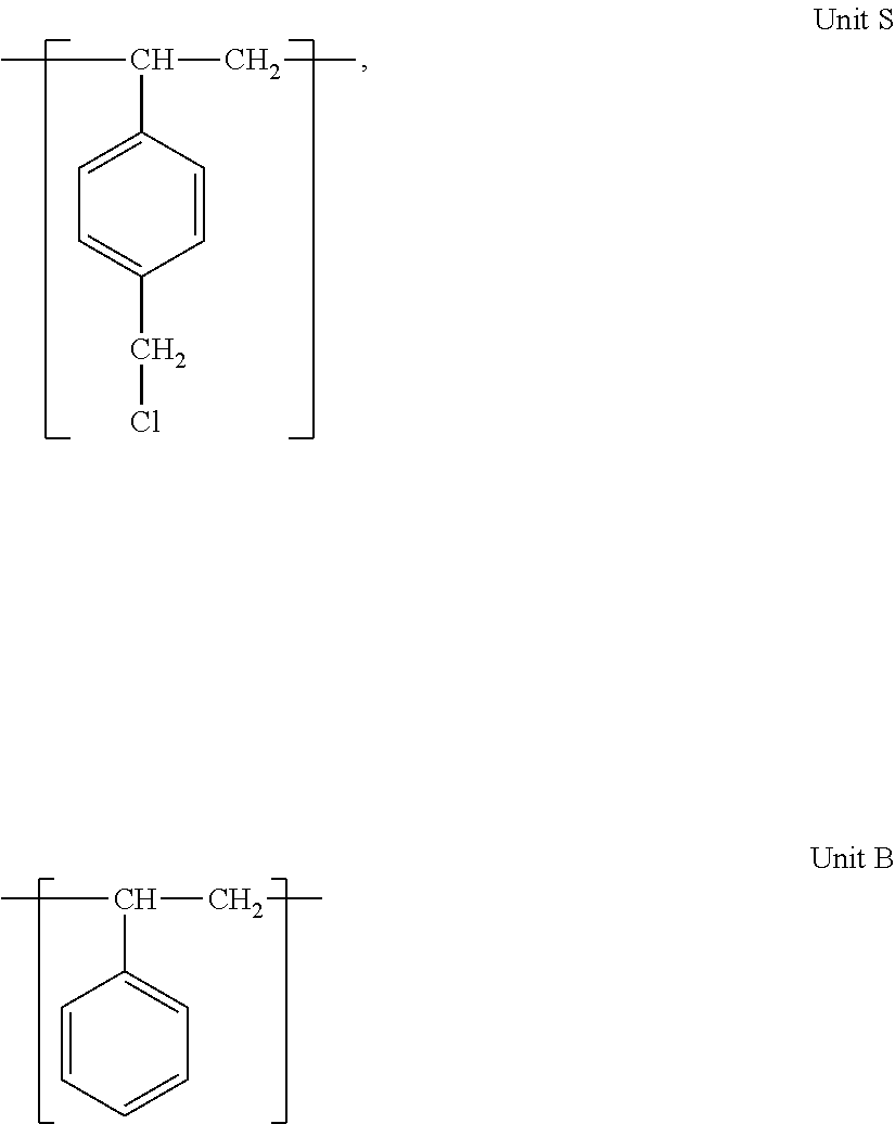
CC(CC)C1=CC=CC=C1.CC(CC)C1=CC=C(CCl)C=C1
